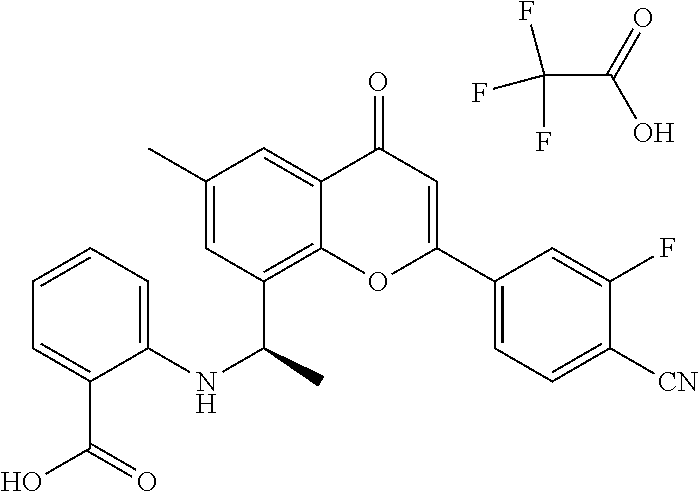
C1=C(C2=CC=C([CN])C(F)=C2)OC2=C(C(NC3=CC=CC=C3C(=O)O)C)C=C(C)C=C2C1=O.FC(F)(C(=O)O)F
